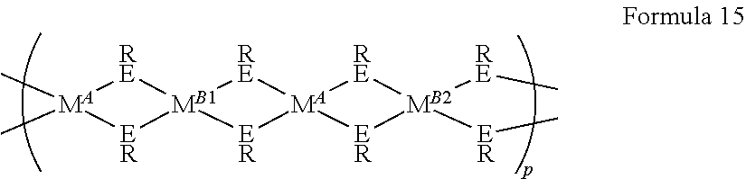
[MA]1(C)(C)[RE][MB1]2([ER]1)[RE][MA]1([ER]2)[RE][MB2]([RE]C)([ER]C)[ER]1
